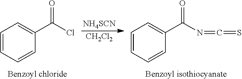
C1=CC=CC(C(Cl)=O)=C1.[NH4SCN].[CH2Cl2].C1=CC=CC(C(N=C=S)=O)=C1
